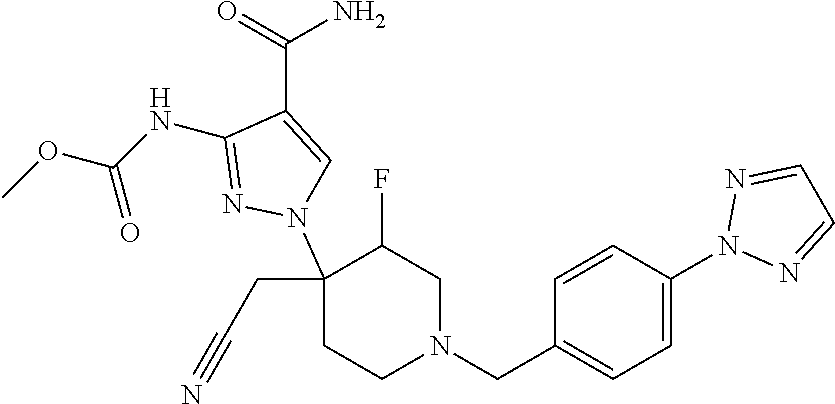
C1(NC(OC)=O)=NN(C2(CC#N)CCN(CC3=CC=C(N4N=CC=N4)C=C3)CC2F)C=C1C(=O)N
